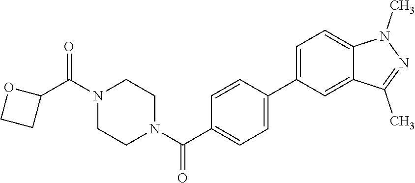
C1(C(N2CCN(C(=O)C3=CC=C(C4=CC=C5C(=C4)C(C)=NN5C)C=C3)CC2)=O)OCC1
